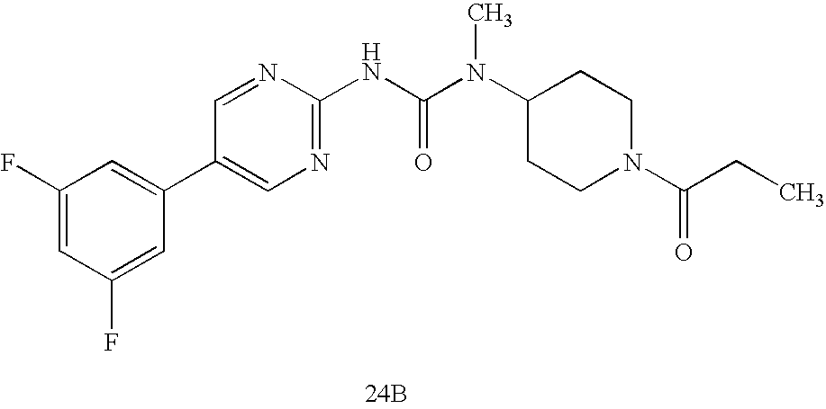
[24B].N(C(N(C1CCN(C(=O)CC)CC1)C)=O)C1=NC=C(C2=CC(F)=CC(F)=C2)C=N1
